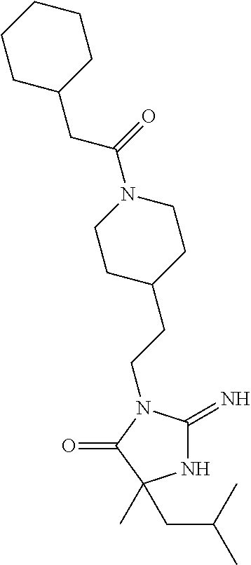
N1C(=N)N(CCC2CCN(C(=O)CC3CCCCC3)CC2)C(=O)C1(C)CC(C)C
